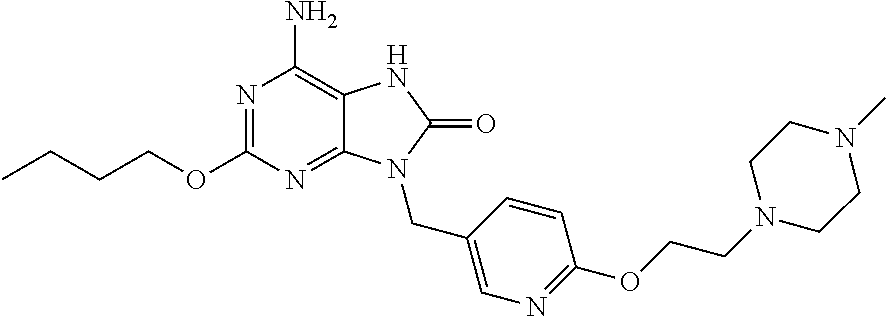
N1=C(OCCCC)N=C2C(=C1N)NC(=O)N2CC1=CN=C(OCCN2CCN(C)CC2)C=C1
